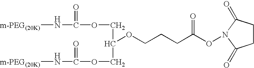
[m-PEG(20K)]NC(OCC(OCCCC(ON1C(=O)CCC1=O)=O)COC(N[m-PEG(20K)])=O)=O
